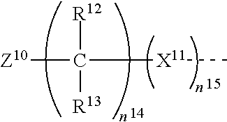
[Z10]C([X11]C)([R12])[R13]
